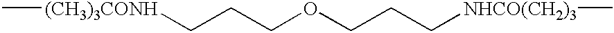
C[(CH3)3CONH]CCCOCCC[NHCO(CH2)3]C
